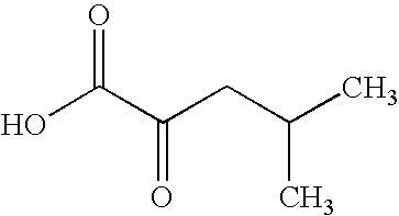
OC(C(CC(C)C)=O)=O
